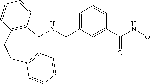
C1=C(CNC2C3=C(CCC4=C2C=CC=C4)C=CC=C3)C=C(C(NO)=O)C=C1
